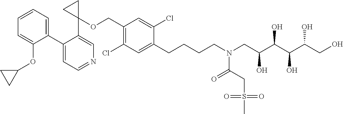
C1(C2=CC=CC=C2OC2CC2)=CC=NC=C1C1(OCC2=C(Cl)C=C(CCCCN(CC(C(C(C(CO)O)O)O)O)C(=O)CS(C)(=O)=O)C(Cl)=C2)CC1
